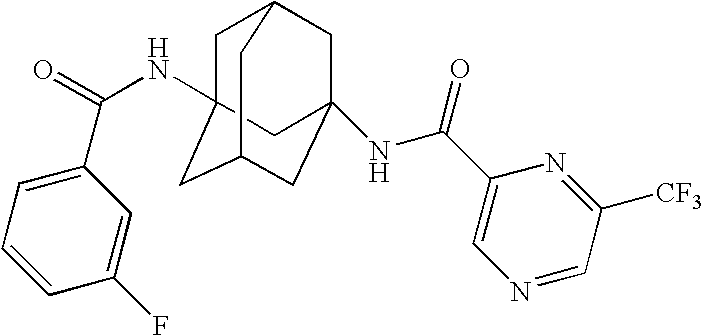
C1=C(C(=O)NC23CC4CC(NC(C5=CN=CC([CF3])=N5)=O)(CC(C2)C4)C3)C=C(F)C=C1
